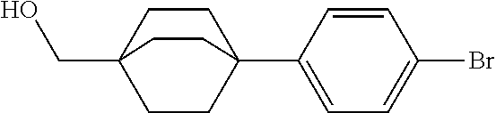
C12(CO)CCC(C3=CC=C(Br)C=C3)(CC1)CC2
